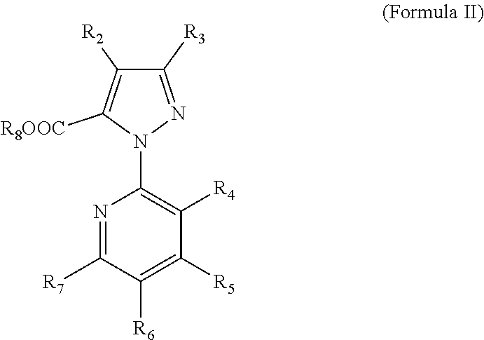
N1=C([R7])C([R6])=C([R5])C([R4])=C1N1N=C([R3])C([R2])=C1[R8OOC]
